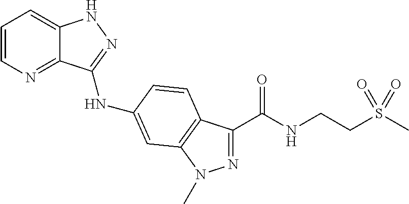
C1=CN=C2C(=C1)NN=C2NC1=CC2=C(C(C(NCCS(C)(=O)=O)=O)=NN2C)C=C1
